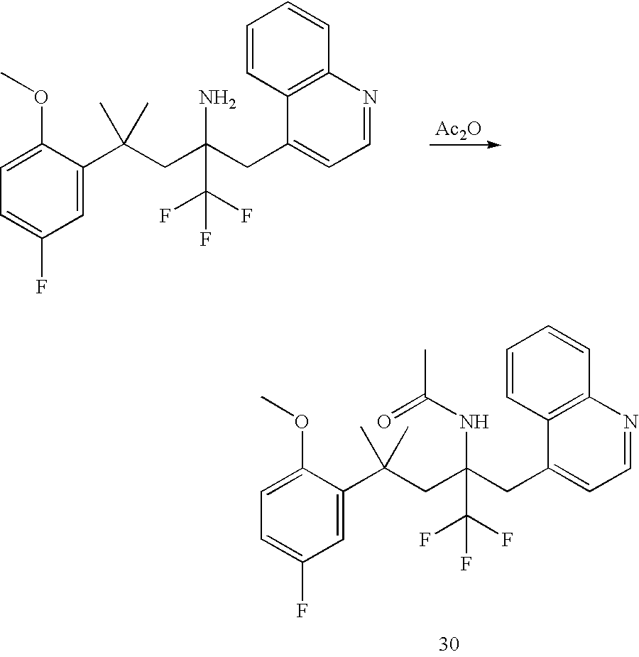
C1=C(C(CC(CC2=CC=NC3=C2C=CC=C3)(NC(C)=O)C(F)(F)F)(C)C)C(OC)=CC=C1F.[Ac2O].C1=C(C(CC(CC2=CC=NC3=C2C=CC=C3)(N)C(F)(F)F)(C)C)C(OC)=CC=C1F
